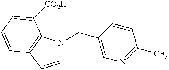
C1=CC2=C(N1CC1=CN=C([CF3])C=C1)C([CO2H])=CC=C2
